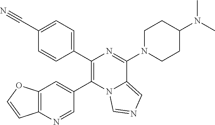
C1(C2=C(C3=CC4=C(N=C3)C=CO4)N3C(=CN=C3)C(N3CCC(N(C)C)CC3)=N2)=CC=C(C#N)C=C1
